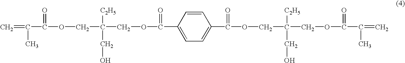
C(=C)(C)C(=O)OCC([C2H5])(COC(=O)C1=CC=C(C(=O)OCC([C2H5])(CO)COC(=O)C(C)=C)C=C1)CO
